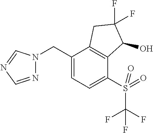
N1=CN=CN1CC1=CC=C(S(C(F)(F)F)(=O)=O)C2=C1CC(F)(F)C2O
